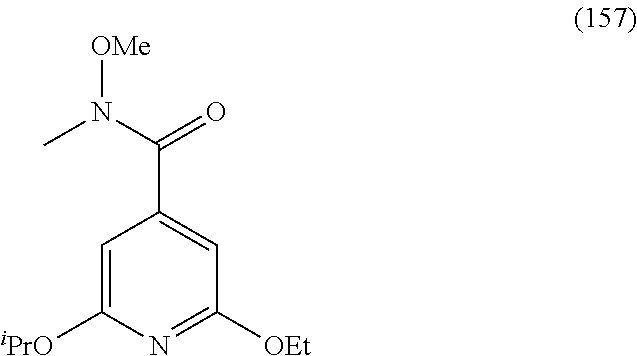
C1=C([iPrO])N=C([OEt])C=C1C(=O)N(C)[OMe]
